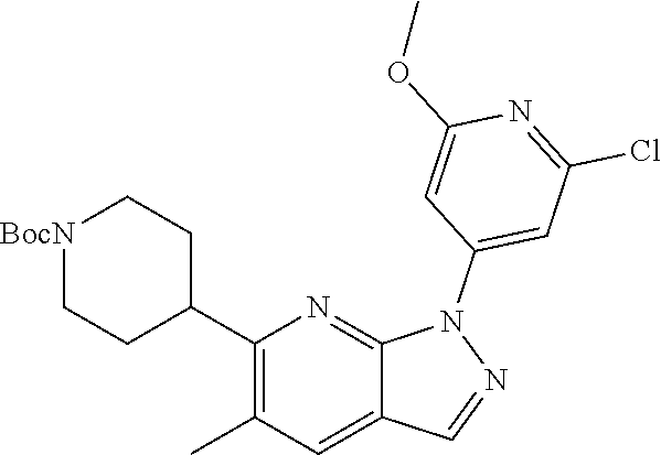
C1(C2CC[BocN]CC2)=C(C)C=C2C(=N1)N(C1=CC(Cl)=NC(OC)=C1)N=C2
